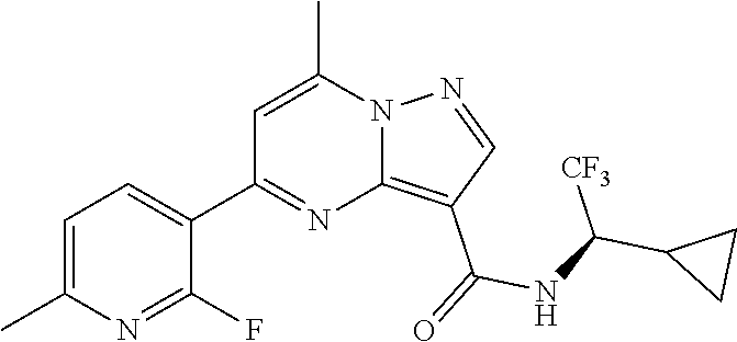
C12=C(C(=O)NC(C3CC3)[CF3])C=NN1C(C)=CC(C1=CC=C(C)N=C1F)=N2
